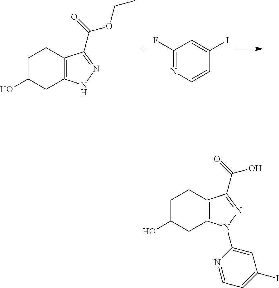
C1C2=C(CCC1O)C(C(OCC)=O)=NN2.C1(F)=NC=CC(I)=C1.C1(N2C3=C(CCC(O)C3)C(C(O)=O)=N2)=CC(I)=CC=N1
